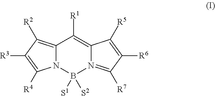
C12=C([R2])C([R3])=C([R4])N1B([S1])([S2])N1=C([R7])C([R6])=C([R5])C1=C2[R1]
